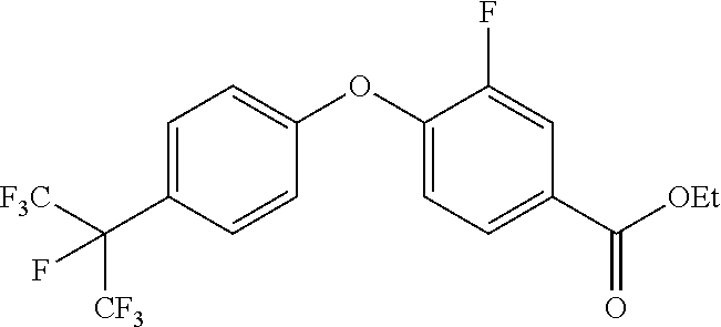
C1=C(C([F3C])([CF3])F)C=CC(OC2=CC=C(C([OEt])=O)C=C2F)=C1
